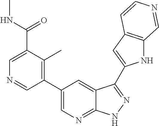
C1(C2=CN=C3C(=C2)C(C2=CC4=C(N2)C=NC=C4)=NN3)=C(C)C(C(NC)=O)=CN=C1
